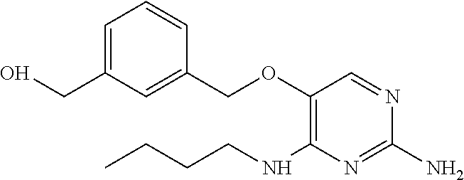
O(C1=C(NCCCC)N=C(N)N=C1)CC1=CC(CO)=CC=C1
